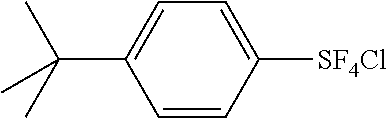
C1=CC([SF4Cl])=CC=C1C(C)(C)C
